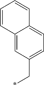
C12=CC(C*)=CC=C1C=CC=C2
